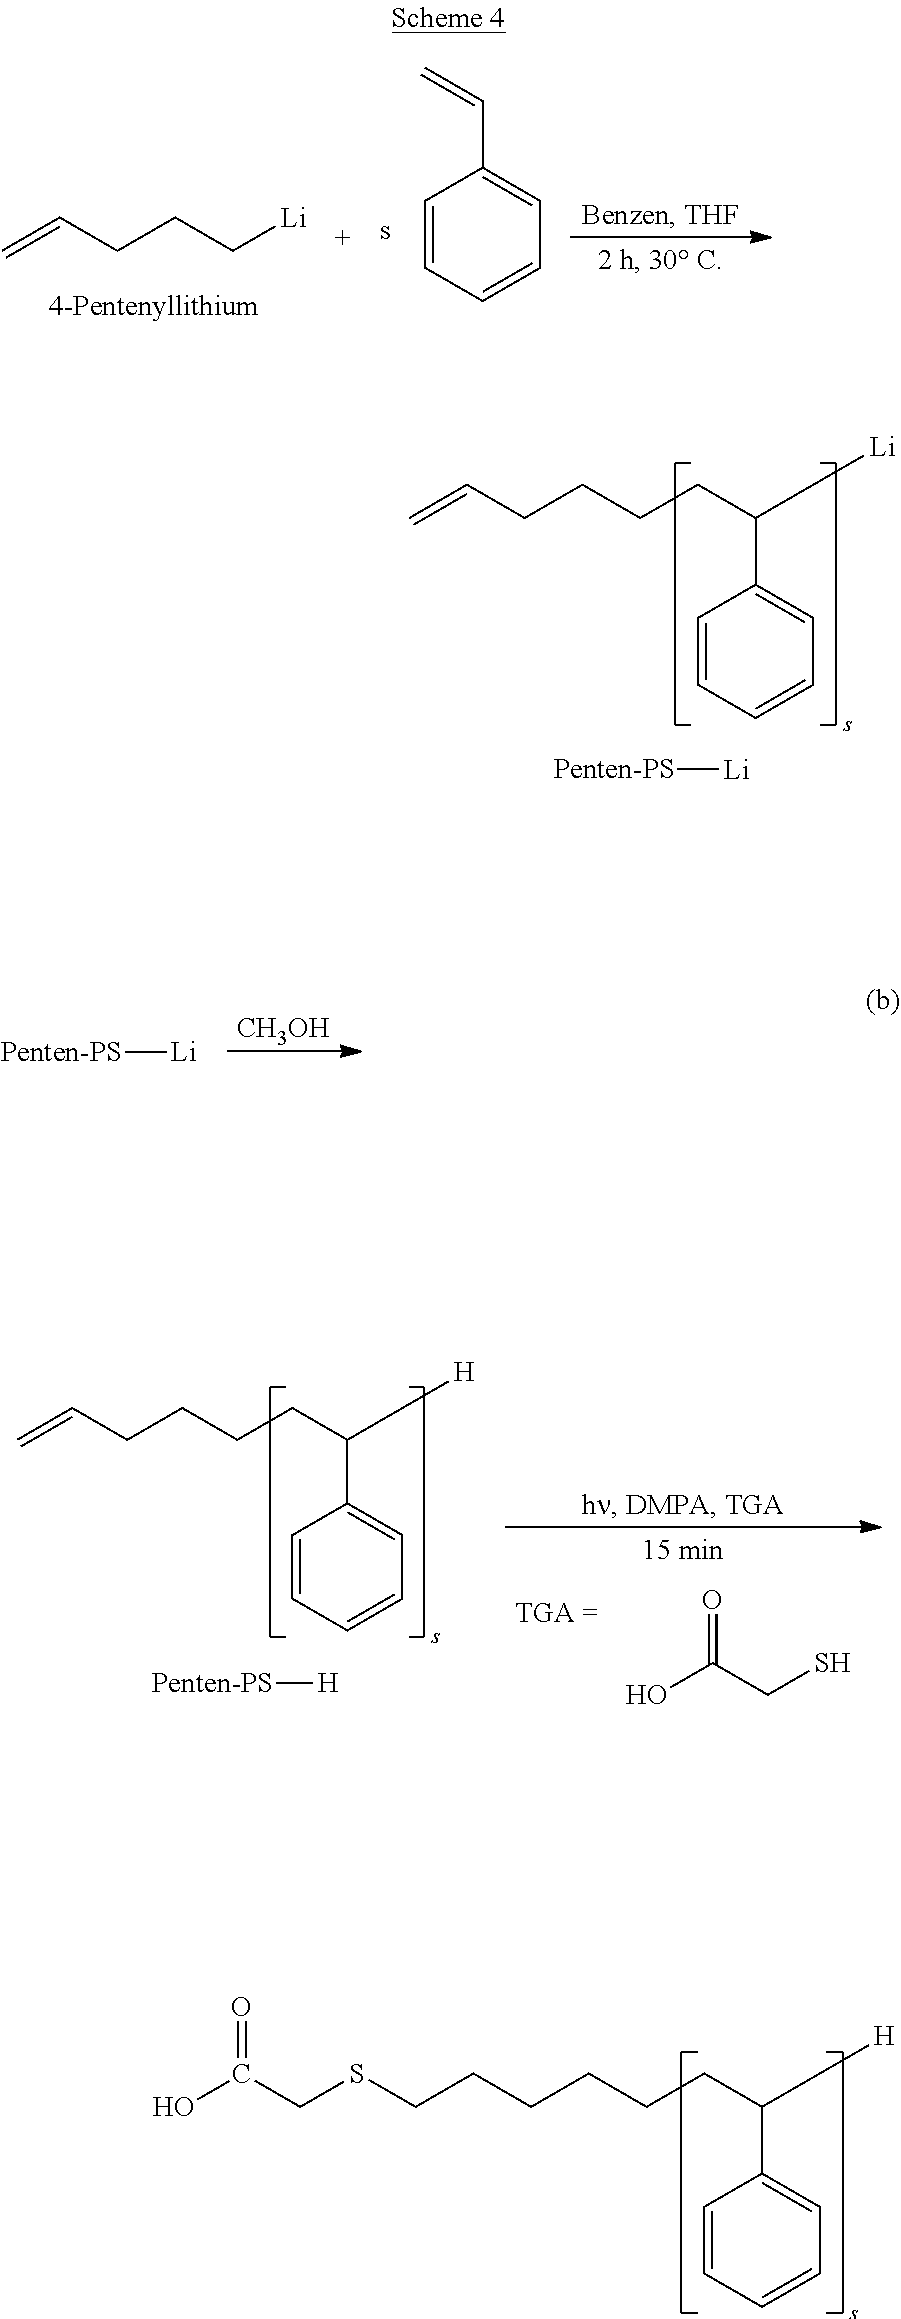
C1=CC=CC=C1C=C.C=CCCC[Li].C1=CC=CC=C1C(CCCCC=C)[Li].[Penten-PS][Li].[CH3OH].[Penten-PS][Li].C1=CC=CC=C1C(CCCCC=C)[H].O=C(CS)O.[Penten-PS][H].C1=CC=CC=C1C(CCCCCCSCC(O)=O)[H]
